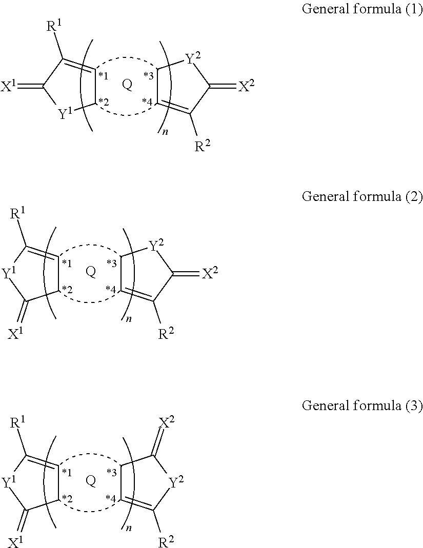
C1C=C([R2])C(=[X2])[Y2]1.C1C=C([R1])C(=[X1])[Y1]1.[Q].C1C=C([R2])C(=[X2])[Y2]1.C1C=C([R1])[Y1]C1=[X1].[Q].C1C=C([R2])[Y2]C1=[X2].C1C=C([R1])[Y1]C1=[X1].[Q]
